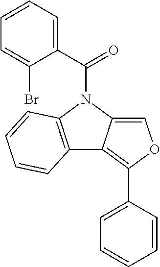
N1(C(=O)C2=CC=CC=C2Br)C2=C(C3=C(C4=CC=CC=C4)OC=C13)C=CC=C2
